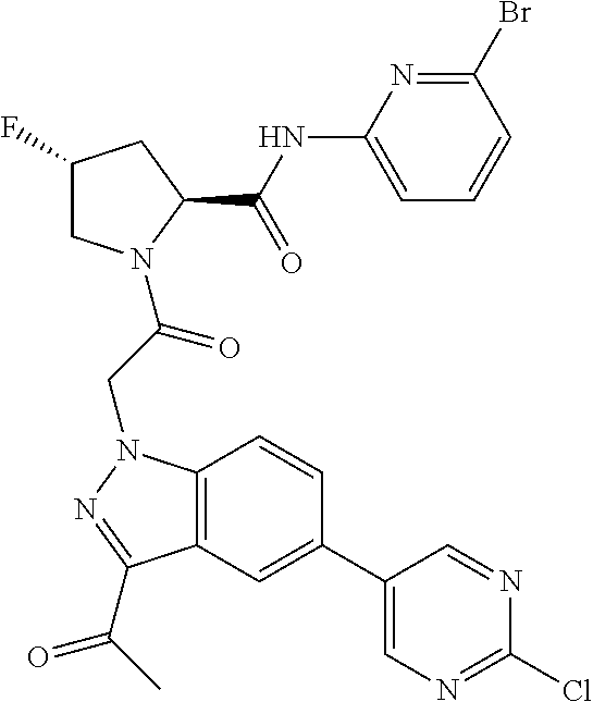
C12=C(N(CC(=O)N3CC(F)CC3C(NC3=CC=CC(Br)=N3)=O)N=C1C(=O)C)C=CC(C1=CN=C(Cl)N=C1)=C2
